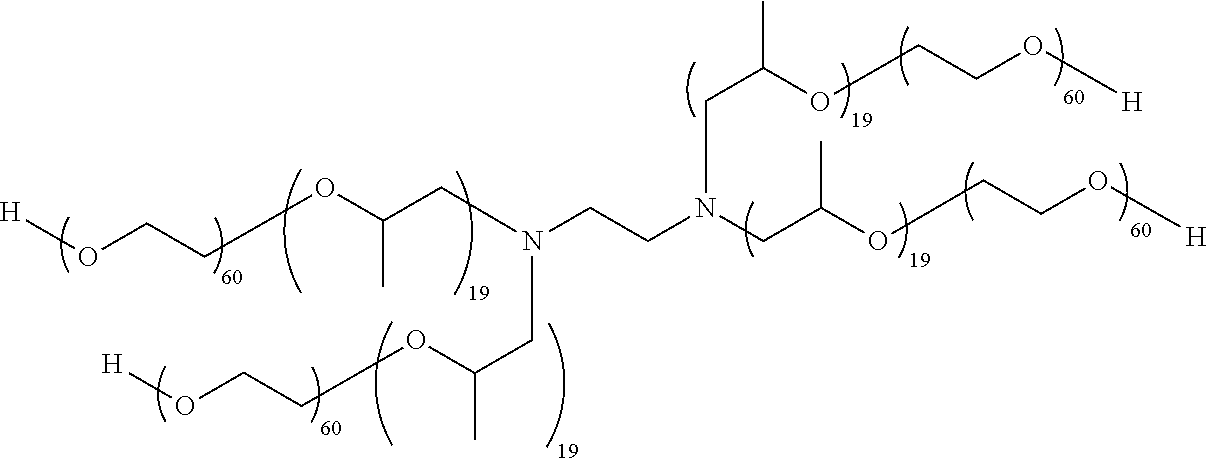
[H]OCCOC(CN(CCN(CC(OCCO[H])C)CC(C)OCCO[H])CC(C)OCCO[H])C
